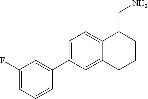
C1=C(C2=CC(F)=CC=C2)C=C2C(=C1)C(CN)CCC2
